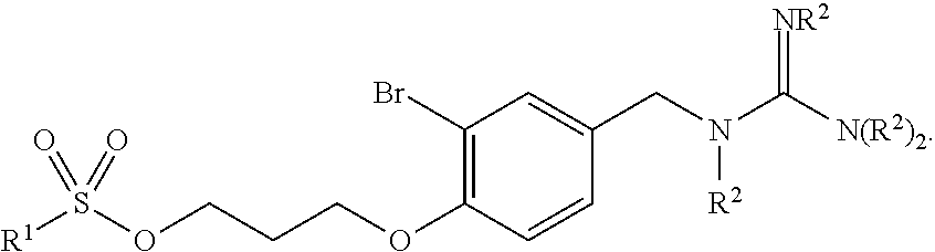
C1(Br)=C(OCCCOS([R1])(=O)=O)C=CC(CN(C(=[NR2])[N(R2)2])[R2])=C1
